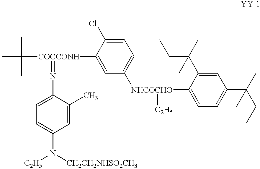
CC([COCCONH](=NC1=CC=C(N([C2H5])[CH2CH2NHSO2CH3])C=C1C)C1=CC([NHCOCHO](C2=CC=C(C(CC)(C)C)C=C2C(CC)(C)C)[C2H5])=CC=C1Cl)(C)C
